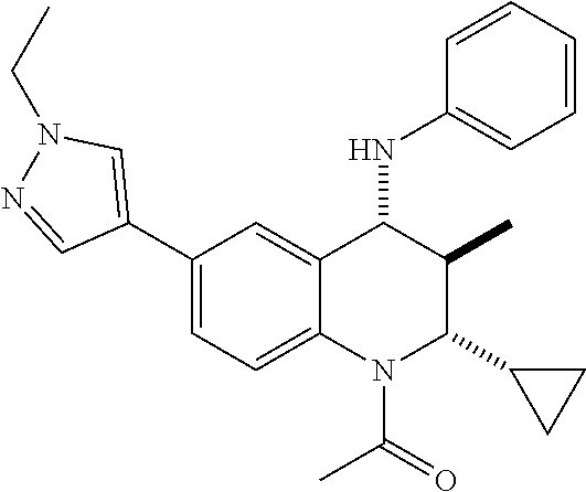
C1(C2=CN(CC)N=C2)=CC=C2C(=C1)C(NC1=CC=CC=C1)C(C)C(C1CC1)N2C(C)=O
